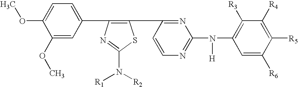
C1=C(OC)C(OC)=CC(C2=C(C3=NC(N(C4=C([R3])C([R4])=C([R5])C([R6])=C4)[H])=NC=C3)SC(N([R2])[R1])=N2)=C1
